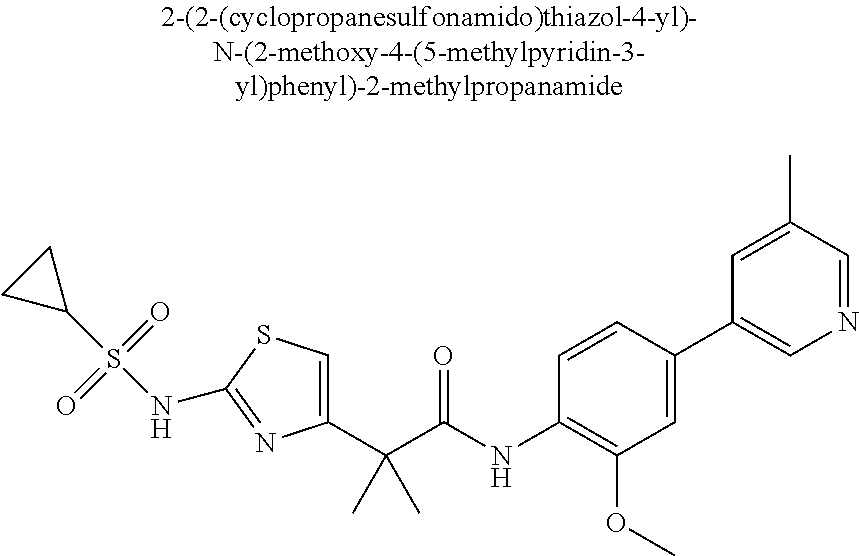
C1(C(C(NC2=C(OC)C=C(C3=CN=CC(C)=C3)C=C2)=O)(C)C)=CSC(NS(C2CC2)(=O)=O)=N1
